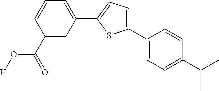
C1(C2=CC=C(C(C)C)C=C2)=CC=C(C2=CC=CC(C(O[H])=O)=C2)S1
